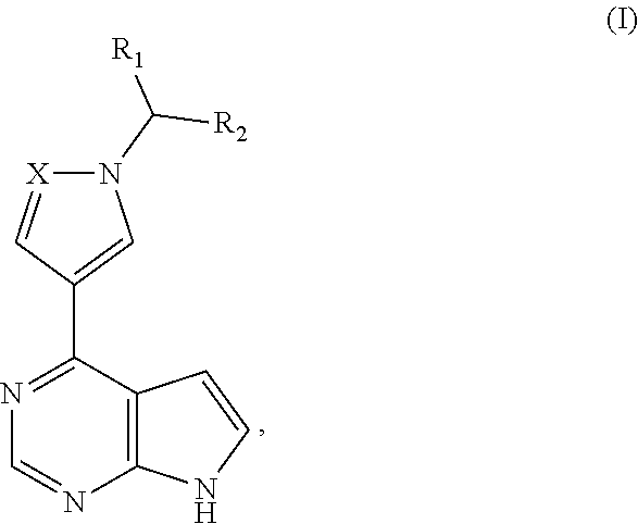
N1(C([R1])[R2])[X]=CC(C2=NC=NC3=C2C=CN3)=C1
